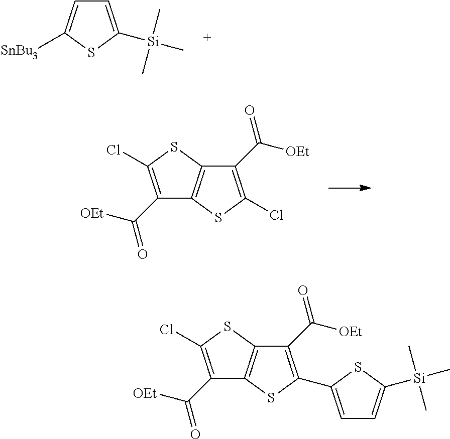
C1=C([Si](C)(C)C)SC([SnBu3])=C1.C12=C(SC(Cl)=C1C([OEt])=O)C(C([OEt])=O)=C(Cl)S2.C12=C(SC(Cl)=C1C([OEt])=O)C(C([OEt])=O)=C(C1=CC=C([Si](C)(C)C)S1)S2
